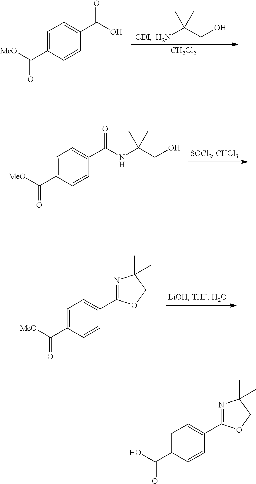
C1=C(C([MeO])=O)C=CC(C(O)=O)=C1.NC(CO)(C)C.[CDI].[CH2Cl2].C1=C(C([MeO])=O)C=CC(C(NC(CO)(C)C)=O)=C1.C1=C(C([MeO])=O)C=CC(C2=NC(C)(C)CO2)=C1.C1=C(C(O)=O)C=CC(C2=NC(C)(C)CO2)=C1
